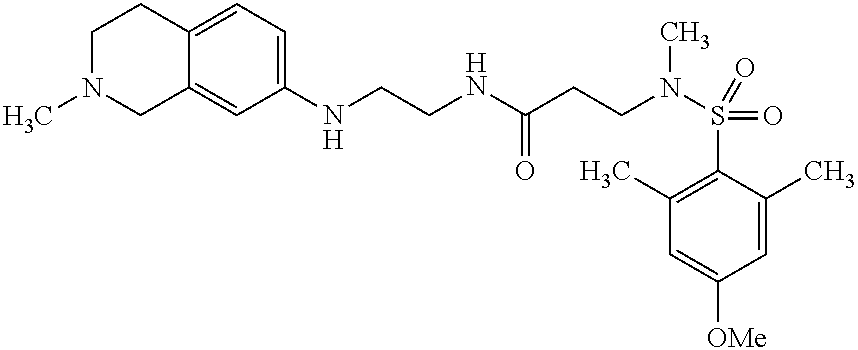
C(NC(CCN(S(=O)(C1=C(C)C=C([OMe])C=C1C)=O)C)=O)CNC1=CC=C2C(=C1)CN(C)CC2
